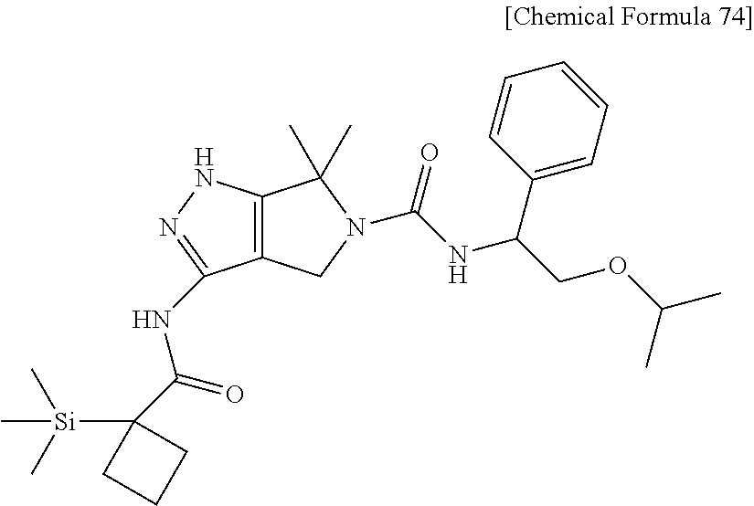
C12=C(NN=C1NC(=O)C1([Si](C)(C)C)CCC1)C(C)(C)N(C(=O)NC(COC(C)C)C1=CC=CC=C1)C2
